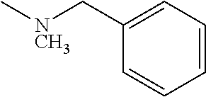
C1(C[NCH3]C)=CC=CC=C1
